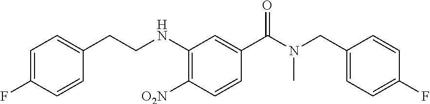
C1(NCCC2=CC=C(F)C=C2)=C([O2N])C=CC(C(N(CC2=CC=C(F)C=C2)C)=O)=C1
